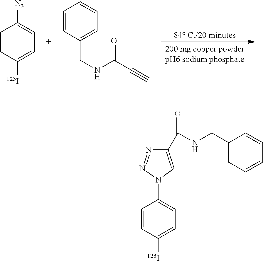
C1=CC([123I])=CC=C1N1C=C(C(=O)NCC2=CC=CC=C2)N=N1.C1=CC([123I])=CC=C1[N3].[84 C./20 minutes].C1=CC(CNC(=O)C#C)=CC=C1
